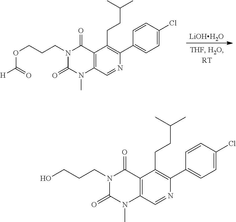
C12=C(C=NC(C3=CC=C(Cl)C=C3)=C1CCC(C)C)N(C)C(=O)N(CCCOC([H])=O)C2=O.[LiOHH2O].C12=C(C=NC(C3=CC=C(Cl)C=C3)=C1CCC(C)C)N(C)C(=O)N(CCCO)C2=O
